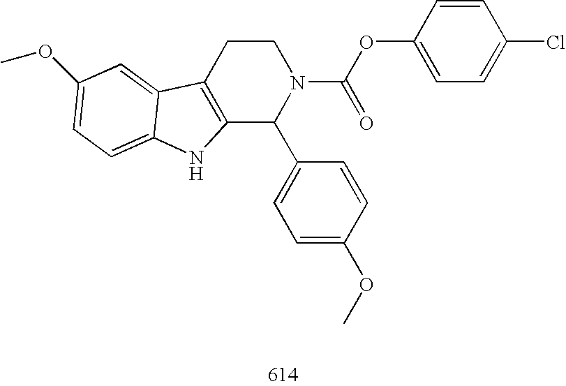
C12=C(CCN(C(OC3=CC=C(Cl)C=C3)=O)C1C1=CC=C(OC)C=C1)C1=CC(OC)=CC=C1N2
